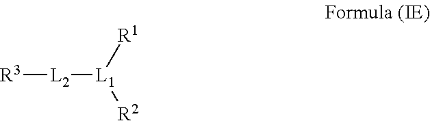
[R3][L2][L1]([R1])[R2]
